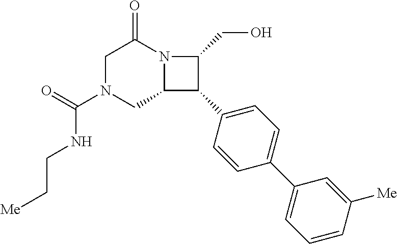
C1N(C(=O)NCC[Me])CC2N(C1=O)C(CO)C2C1=CC=C(C2=CC=CC([Me])=C2)C=C1
